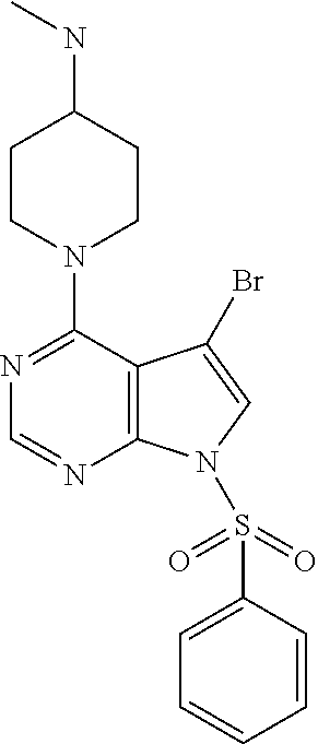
C12=C(C(N3CCC(NC)CC3)=NC=N1)C(Br)=CN2S(=O)(=O)C1=CC=CC=C1
